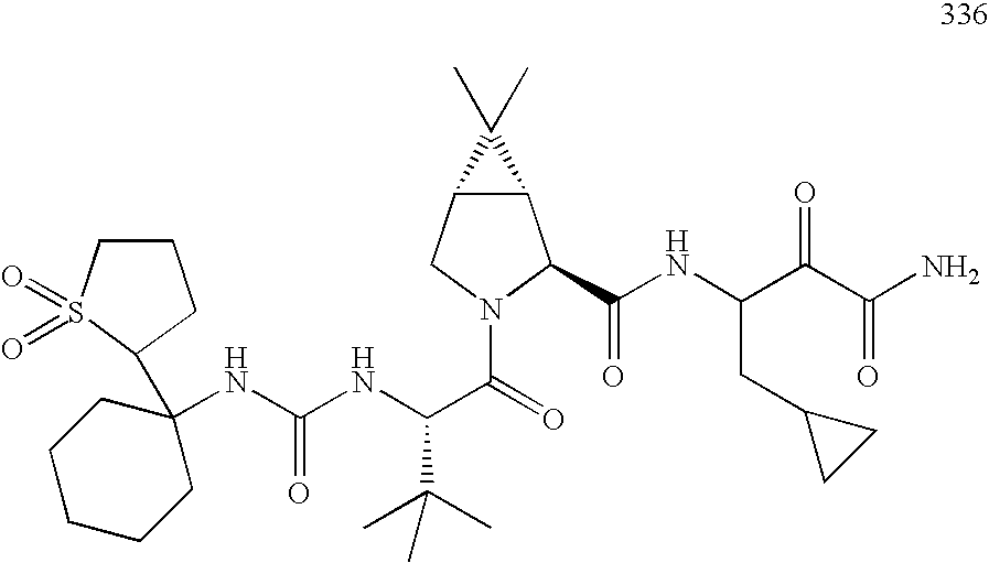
C12C(CN(C(=O)C(C(C)(C)C)NC(=O)NC3(C4S(=O)(=O)CCC4)CCCCC3)C1C(NC(C(C(N)=O)=O)CC1CC1)=O)C2(C)C
